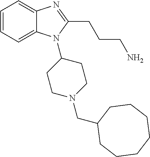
C1=CC=C2C(=C1)N=C(CCCN)N2C1CCN(CC2CCCCCCC2)CC1
